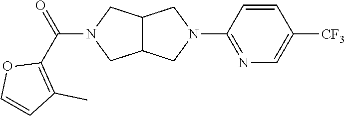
C12C(CN(C3=NC=C([CF3])C=C3)C1)CN(C(C1=C(C)C=CO1)=O)C2
